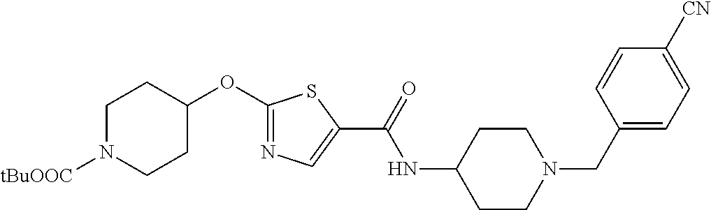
[tBuOOC]N1CCC(OC2=NC=C(C(NC3CCN(CC4=CC=C([CN])C=C4)CC3)=O)S2)CC1
